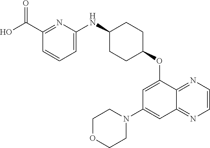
C1(C(O)=O)=NC(NC2CCC(OC3=CC(N4CCOCC4)=CC4=NC=CN=C34)CC2)=CC=C1
